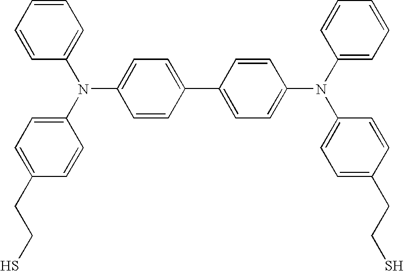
C1=CC=CC=C1N(C1=CC=C(CCS)C=C1)C1=CC=C(C2=CC=C(N(C3=CC=C(CCS)C=C3)C3=CC=CC=C3)C=C2)C=C1
